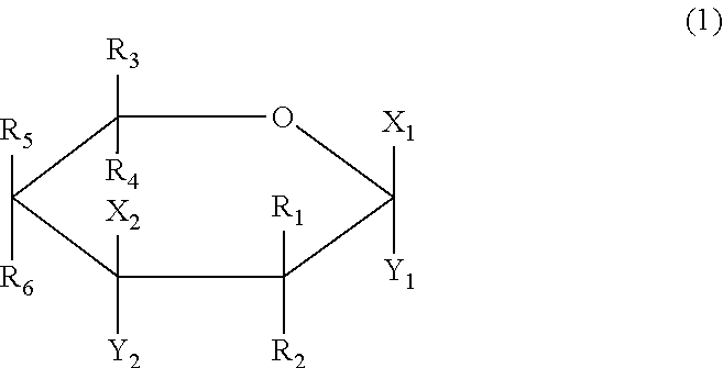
C1([R3])([R4])C([R5])([R6])C([Y2])([X2])C([R1])([R2])C([X1])([Y1])O1
